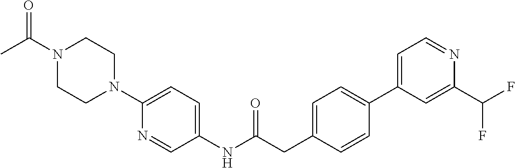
N1(C(C)=O)CCN(C2=CC=C(NC(CC3=CC=C(C4=CC=NC(C(F)F)=C4)C=C3)=O)C=N2)CC1
